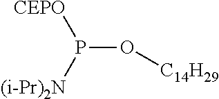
O([C14H29])P([N(Pr-i)2])[CEPO]
